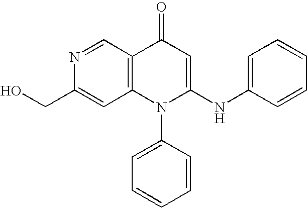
C(C1=CC2=C(C=N1)C(=O)C=C(NC1=CC=CC=C1)N2C1=CC=CC=C1)O
